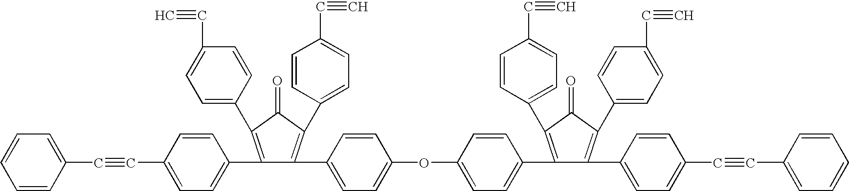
C(C1=CC=CC=C1)#CC1=CC=C(C2=C(C3=CC=C(C#C)C=C3)C(=O)C(C3=CC=C(C#C)C=C3)=C2C2=CC=C(OC3=CC=C(C4=C(C5=CC=C(C#C)C=C5)C(=O)C(C5=CC=C(C#C)C=C5)=C4C4=CC=C(C#CC5=CC=CC=C5)C=C4)C=C3)C=C2)C=C1
